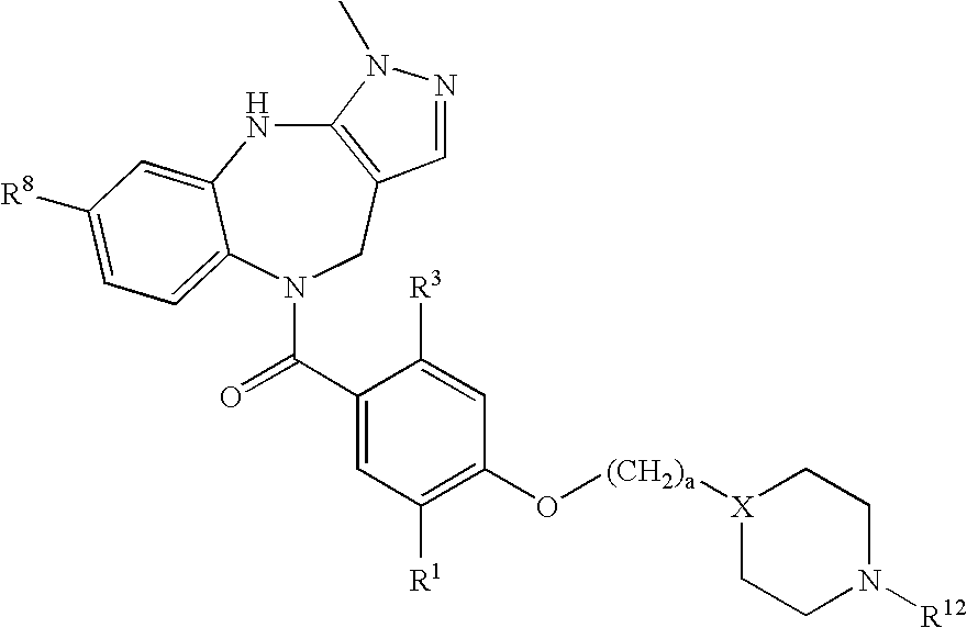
C12=C(CN(C(=O)C3=CC([R1])=C(O[(CH2)a][X]4CCN([R12])CC4)C=C3[R3])C3=CC=C([R8])C=C3N1)C=NN2C
